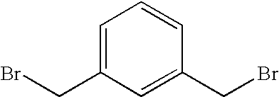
C1=C(CBr)C=C(CBr)C=C1
